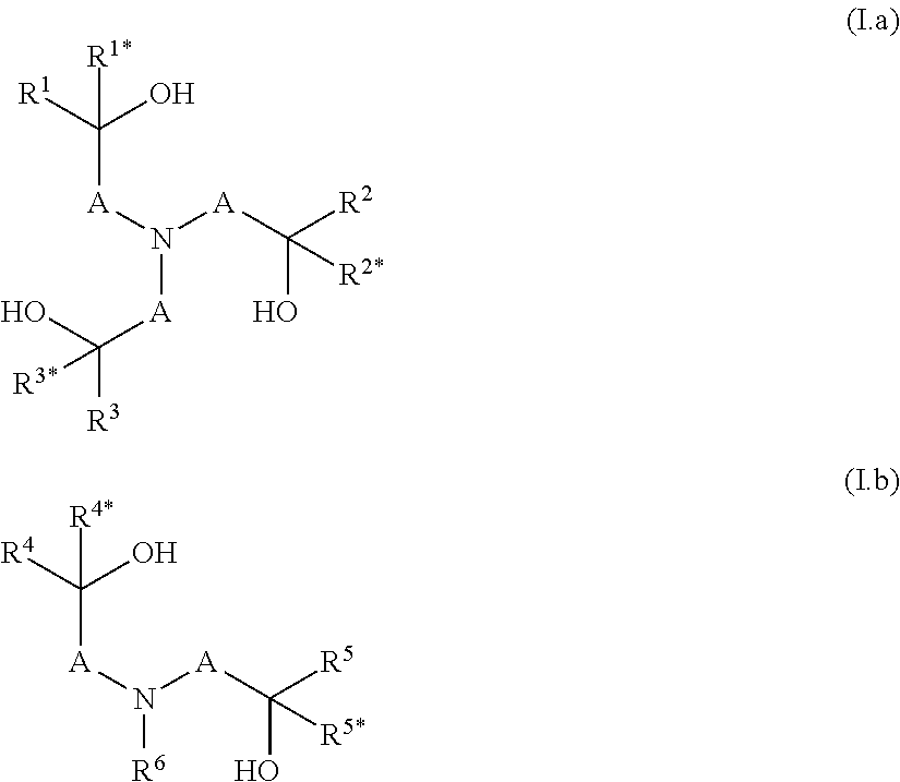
[R1]C(O)([R1*])[A]N([A]C([R3])(O)[R3*])[A]C([R2])(O)[R2*].[R4]C(O)([R4*])[A]N([R6])[A]C([R5])(O)[R5*]
